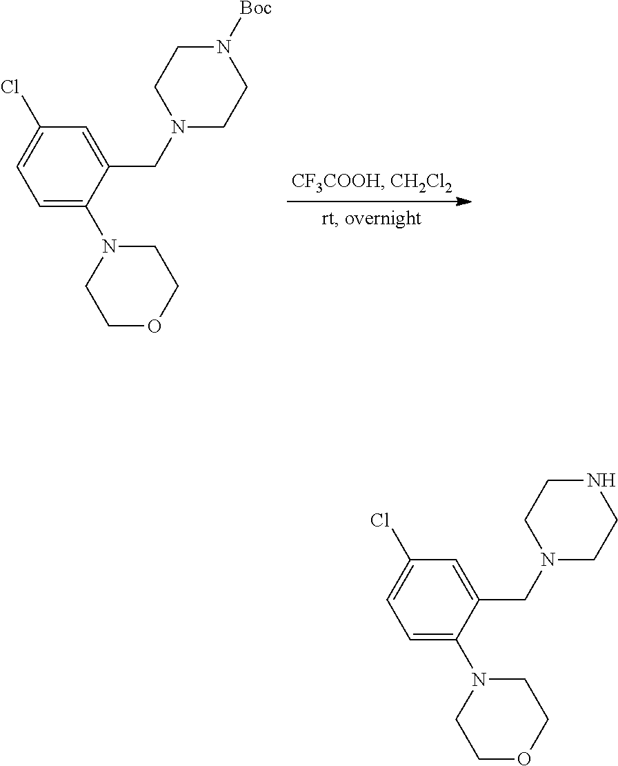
C1=C(CN2CCN([Boc])CC2)C(N2CCOCC2)=CC=C1Cl.C1=C(CN2CCNCC2)C(N2CCOCC2)=CC=C1Cl
